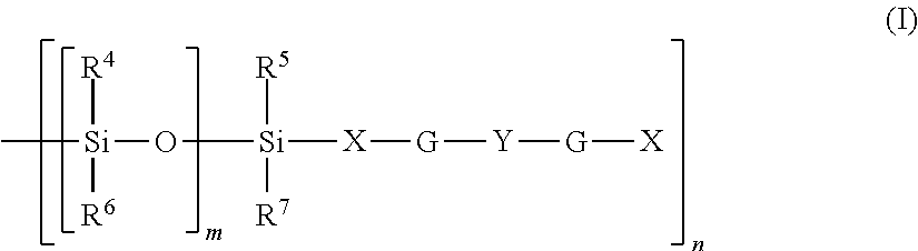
C[Si]([R4])([R6])O[Si]([R5])([R7])[X][G][Y][G][X]
